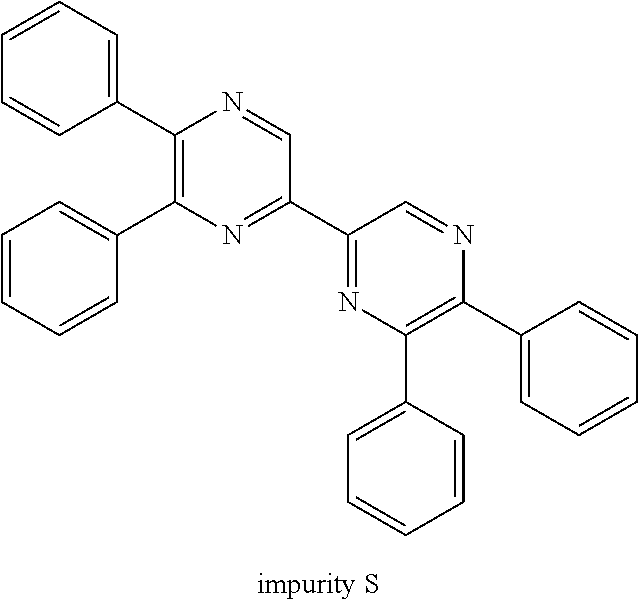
C1=CC=CC(C2=C(C3=CC=CC=C3)N=CC(C3=NC(C4=CC=CC=C4)=C(C4=CC=CC=C4)N=C3)=N2)=C1
